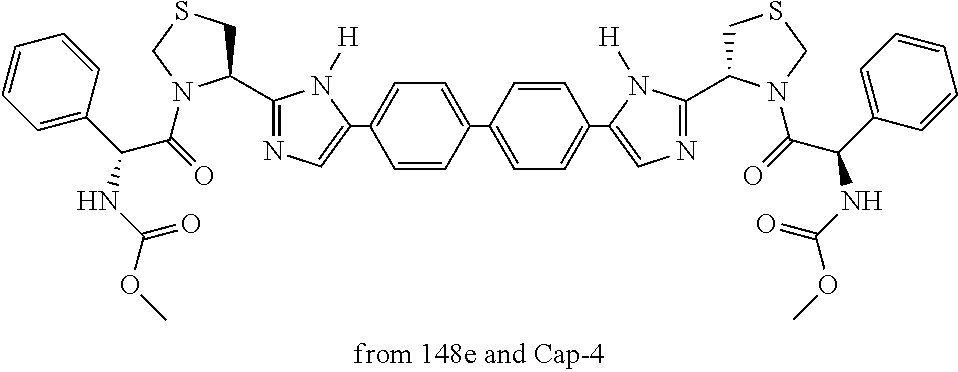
C1=CC(C2=CC=C(C3=CN=C(C4CSCN4C(=O)C(C4=CC=CC=C4)NC(OC)=O)N3[H])C=C2)=CC=C1C1=CN=C(C2CSCN2C(=O)C(C2=CC=CC=C2)NC(OC)=O)N1[H]
